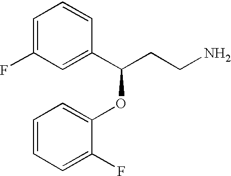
C1=C(F)C=C(C(CCN)OC2=CC=CC=C2F)C=C1
